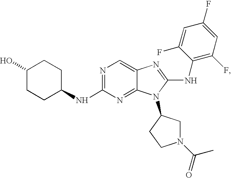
C1CC(NC2=NC=C3C(=N2)N(C2CN(C(C)=O)CC2)C(NC2=C(F)C=C(F)C=C2F)=N3)CCC1O
